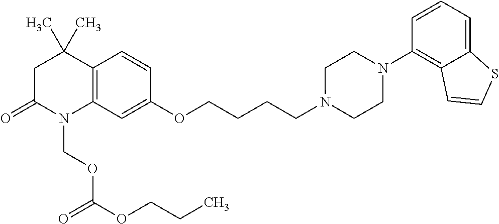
C1C(=O)N(COC(OCCC)=O)C2=C(C1(C)C)C=CC(OCCCCN1CCN(C3=C4C(=CC=C3)SC=C4)CC1)=C2
